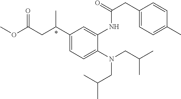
C1(C(CC(OC)=O)C)=CC=C(N(CC(C)C)CC(C)C)C(NC(CC2=CC=C(C)C=C2)=O)=C1
